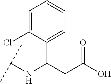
C1(C(CC(O)=O)NC(C)C)=CC=CC=C1Cl
